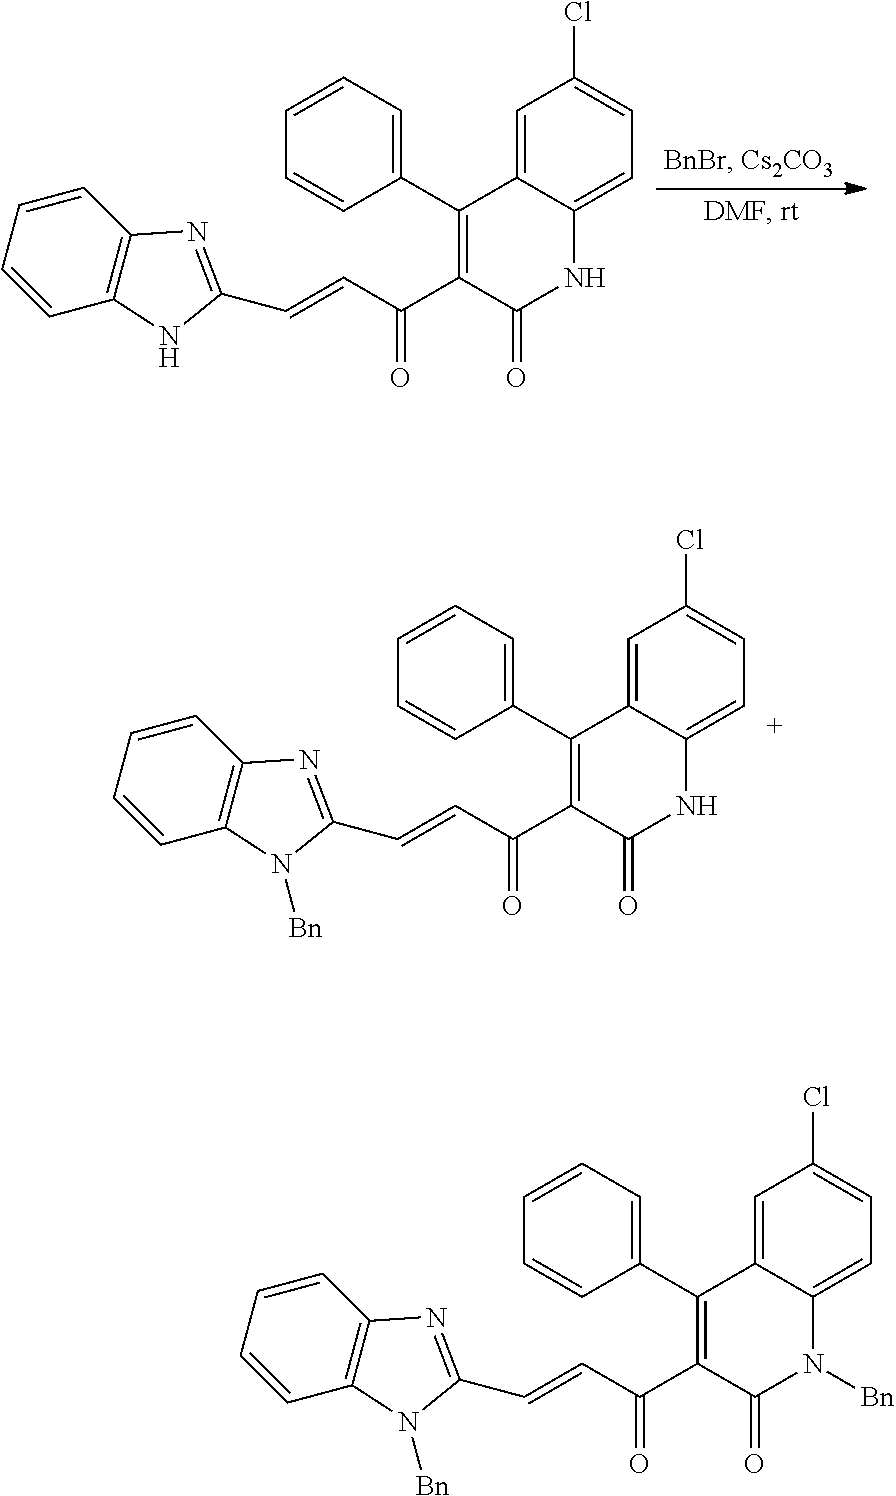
C1=CC(C2=C(C(C=CC3=NC4=C(C=CC=C4)N3)=O)C(=O)NC3=CC=C(Cl)C=C23)=CC=C1.C1=CC(C2=C(C(C=CC3=NC4=C(C=CC=C4)N3[Bn])=O)C(=O)NC3=CC=C(Cl)C=C23)=CC=C1.C1=CC(C2=C(C(C=CC3=NC4=C(C=CC=C4)N3[Bn])=O)C(=O)N([Bn])C3=CC=C(Cl)C=C23)=CC=C1
